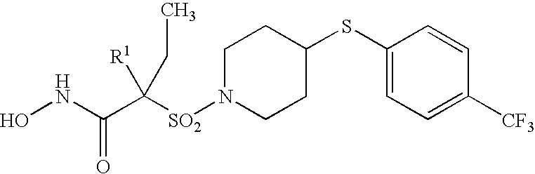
C1(SC2CCN([SO2]C(C(NO)=O)([R1])CC)CC2)=CC=C([CF3])C=C1
